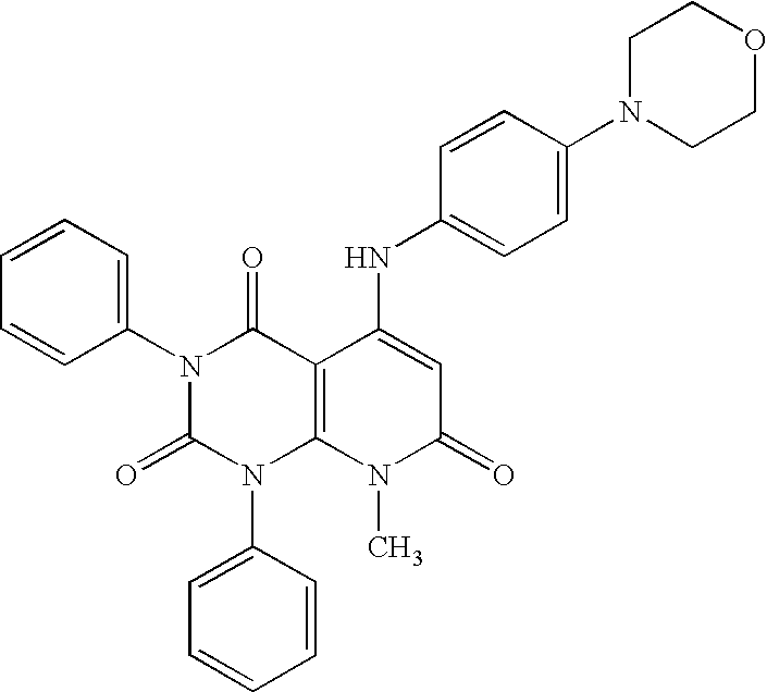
N1(C2=CC=CC=C2)C(=O)N(C2=CC=CC=C2)C2=C(C1=O)C(NC1=CC=C(N3CCOCC3)C=C1)=CC(=O)N2C
